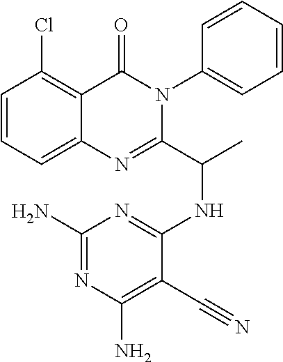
C1=CC=C2C(=C1Cl)C(=O)N(C1=CC=CC=C1)C(C(C)NC1=NC(N)=NC(N)=C1C#N)=N2
